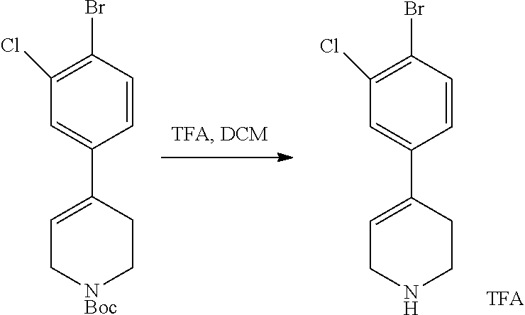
C1=C(C2=CCNCC2)C=CC(Br)=C1Cl.C1=C(C2=CC[NBoc]CC2)C=CC(Br)=C1Cl
